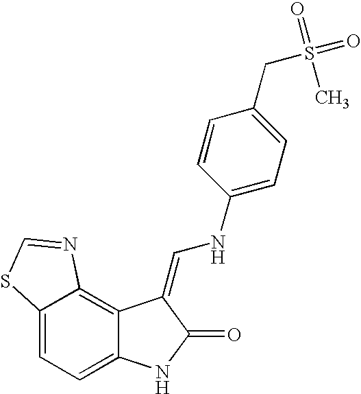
C12=CC=C3C(=C1N=CS2)C(=CNC1=CC=C(CS(=O)(=O)C)C=C1)C(=O)N3
